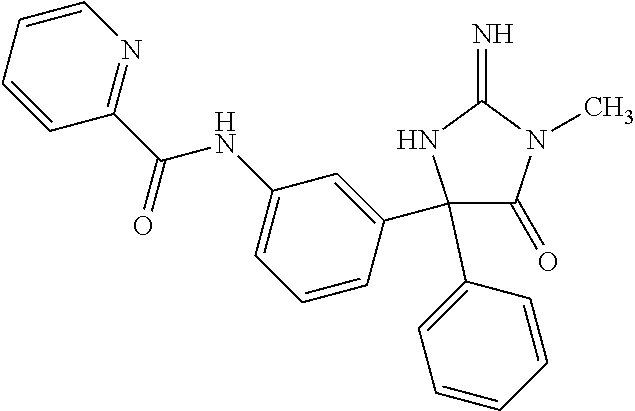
C1(C2=CC=CC=C2)(C2=CC(NC(C3=NC=CC=C3)=O)=CC=C2)C(=O)N(C)C(=N)N1
